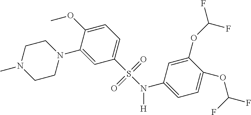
C1CN(C2=CC(S(N(C3=CC=C(OC(F)F)C(OC(F)F)=C3)[H])(=O)=O)=CC=C2OC)CCN1C
